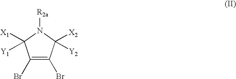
C1(Br)=C(Br)C([X2])([Y2])N([R2a])C1([X1])[Y1]
